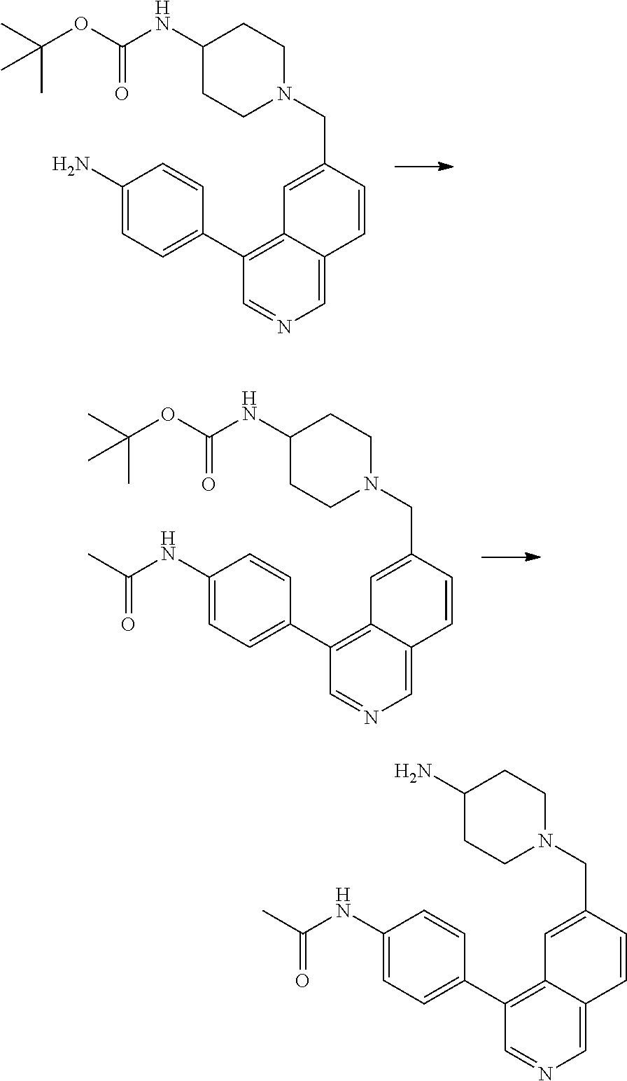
C1(CN2CCC(NC(OC(C)(C)C)=O)CC2)=CC2=C(C3=CC=C(NC(C)=O)C=C3)C=NC=C2C=C1.C1(CN2CCC(NC(OC(C)(C)C)=O)CC2)=CC2=C(C3=CC=C(N)C=C3)C=NC=C2C=C1.C1(CN2CCC(N)CC2)=CC2=C(C3=CC=C(NC(C)=O)C=C3)C=NC=C2C=C1
